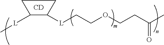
C1C([L]C)C([L]CCOCCC(C)=O)C1.[CD]
